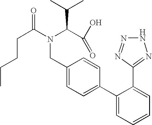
C(C1=CC=C(C2=CC=CC=C2C2=NNN=N2)C=C1)N(C(=O)CCCC)C(C(C)C)C(O)=O
